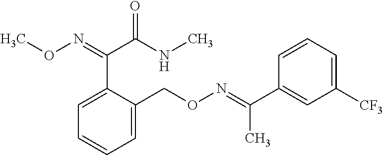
C1=C(C(=NOC)C(NC)=O)C(CON=C(C)C2=CC([CF3])=CC=C2)=CC=C1
